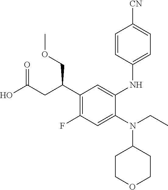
C1(C(CC(O)=O)COC)=C(F)C=C(N(CC)C2CCOCC2)C(NC2=CC=C([CN])C=C2)=C1
